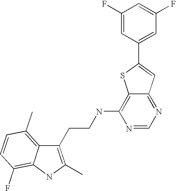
C1(CCNC2=C3C(=NC=N2)C=C(C2=CC(F)=CC(F)=C2)S3)=C(C)NC2=C(F)C=CC(C)=C12
